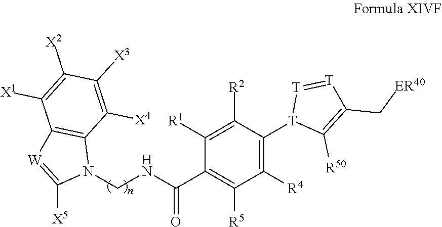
C1(C(=O)NCN2C3=C([W]=C2[X5])C([X1])=C([X2])C([X3])=C3[X4])=C([R5])C([R4])=C([T]2C([R50])=C(C[ER40])[T]=[T]2)C([R2])=C1[R1].[H]
